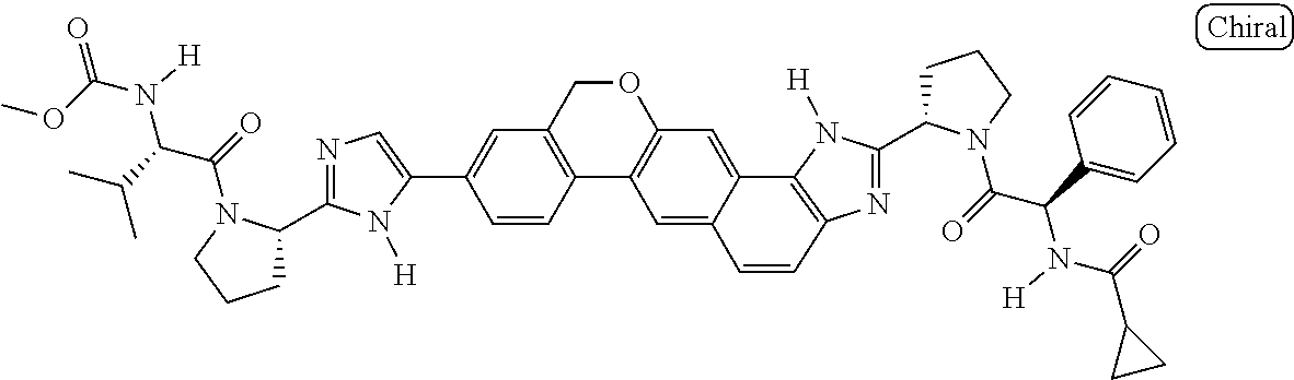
C1(C2=CC3=C(C=C2)C2=C(C=C4C5=C(N=C(C6CCCN6C(=O)C(C6=CC=CC=C6)N([H])C(=O)C6CC6)N5[H])C=CC4=C2)OC3)=CN=C(C2CCCN2C(=O)C(C(C)C)N(C(OC)=O)[H])N1[H]
